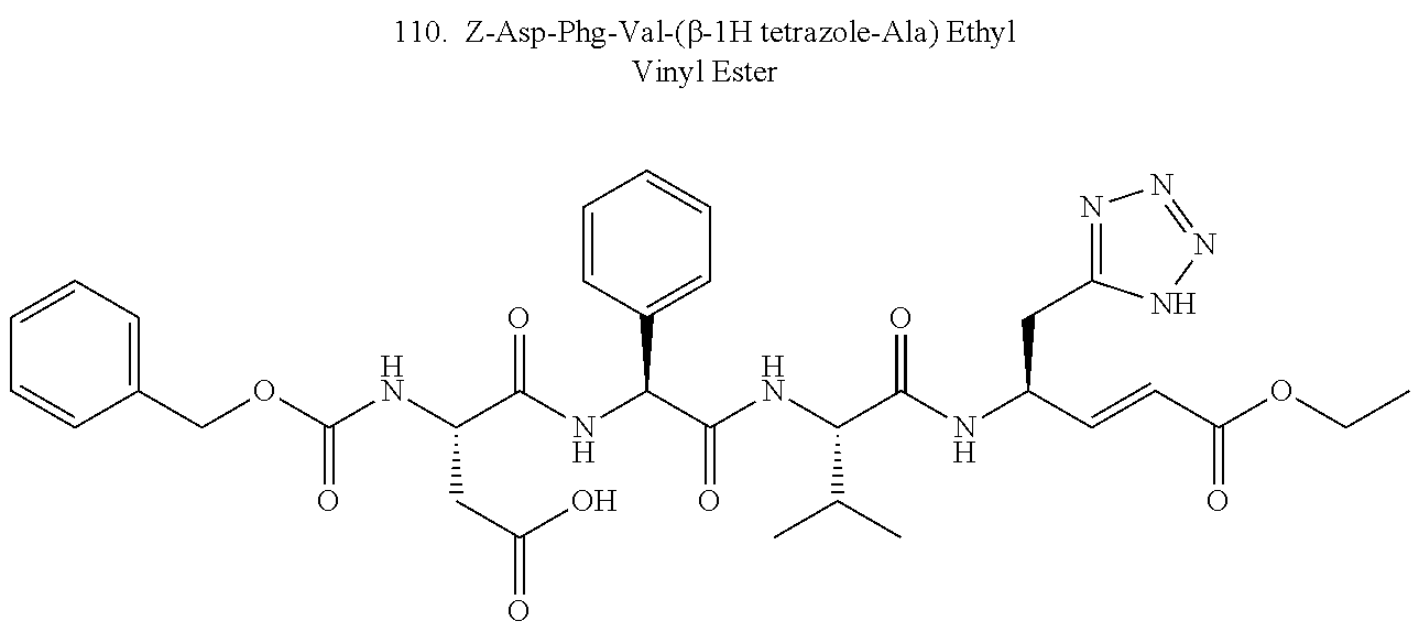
C1=CC=C(COC(NC(C(NC(C(NC(C(NC(C=CC(OCC)=O)CC2=NN=NN2)=O)C(C)C)=O)C2=CC=CC=C2)=O)CC(=O)O)=O)C=C1
